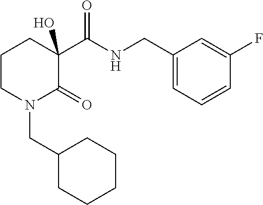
C1CN(CC2CCCCC2)C(=O)C(O)(C(NCC2=CC=CC(F)=C2)=O)C1
